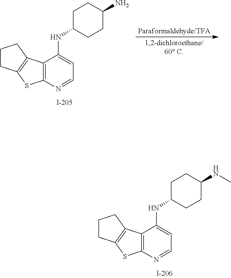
C12=C(N=CC=C1NC1CCC(NC)CC1)SC1=C2CCC1.C12=C(N=CC=C1NC1CCC(N)CC1)SC1=C2CCC1
